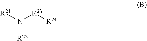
N([R23][R24])([R21])[R22]
